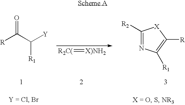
O=C(C([Y])[R1])[R].[R2C(]=[X)NH2].C1([R2])=NC([R1])=C([R])[X]1
